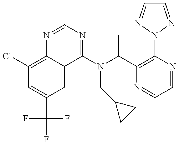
C1(Cl)=C2C(=CC(C(F)(F)F)=C1)C(N(C(C1=C(N3N=CC=N3)N=CC=N1)C)CC1CC1)=NC=N2
